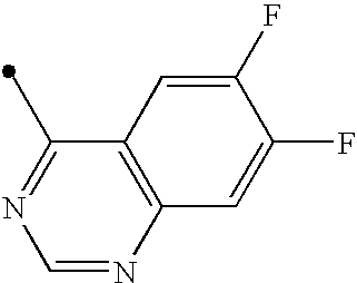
C1(C)=NC=NC2=C1C=C(F)C(F)=C2
